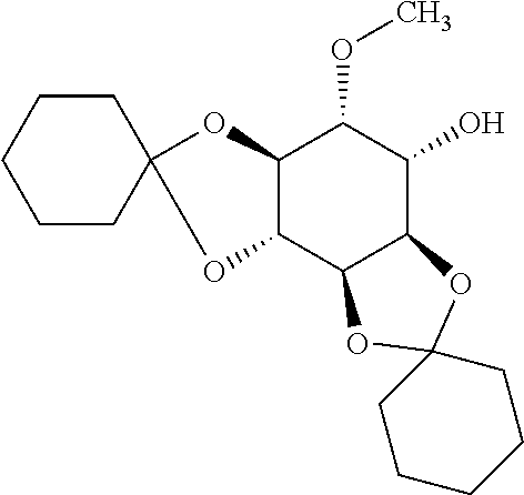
C1CC2(CCC1)OC1C(C3C(C(O)C1OC)OC1(O3)CCCCC1)O2
